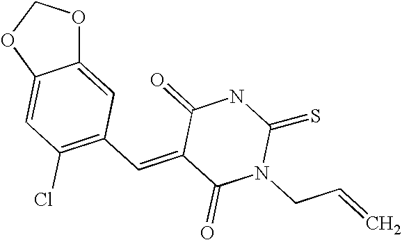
C12=CC(C=C3C(=O)N(CC=C)C(=S)NC3=O)=C(Cl)C=C1OCO2
